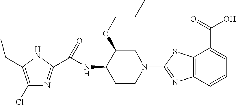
C1(Cl)=C(CC)NC(C(NC2C(OCCC)CN(C3=NC4=C(C(C(=O)O)=CC=C4)S3)CC2)=O)=N1
